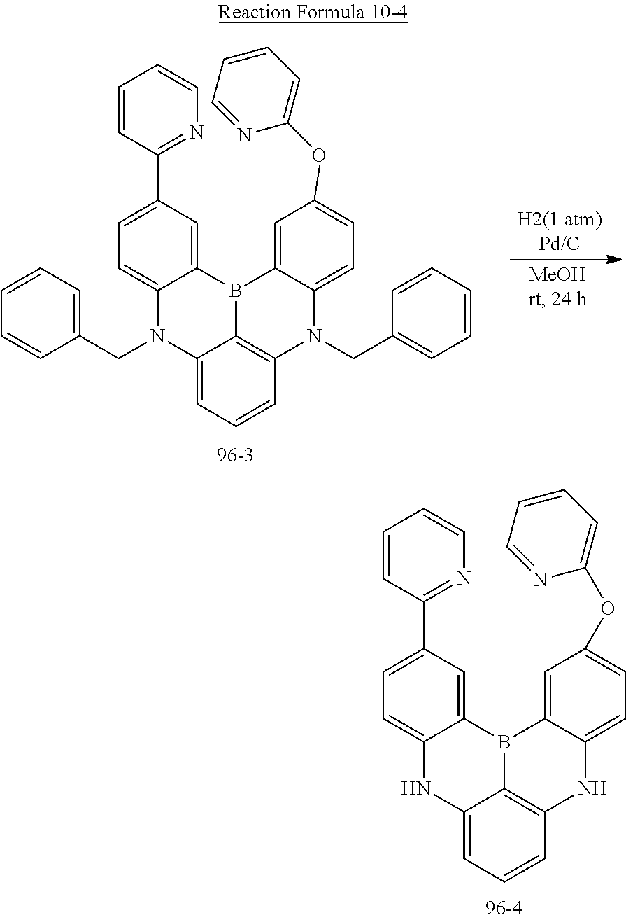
C1(CN2C3=CC=CC4=C3B(C3=CC(C5=NC=CC=C5)=CC=C23)C2=CC(OC3=CC=CC=N3)=CC=C2N4CC2=CC=CC=C2)=CC=CC=C1.N1C2=CC=CC3=C2B(C2=CC(C4=NC=CC=C4)=CC=C12)C1=CC(OC2=CC=CC=N2)=CC=C1N3
